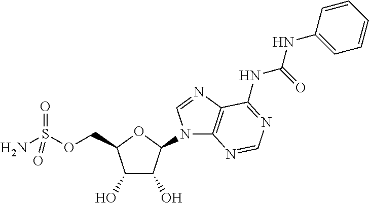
C1(O)C(O)C(N2C3=C(N=C2)C(NC(NC2=CC=CC=C2)=O)=NC=N3)OC1COS(N)(=O)=O
